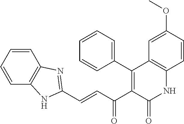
C1=CC=CC2=C1N=C(C=CC(C1=C(C3=CC=CC=C3)C3=C(NC1=O)C=CC(OC)=C3)=O)N2
